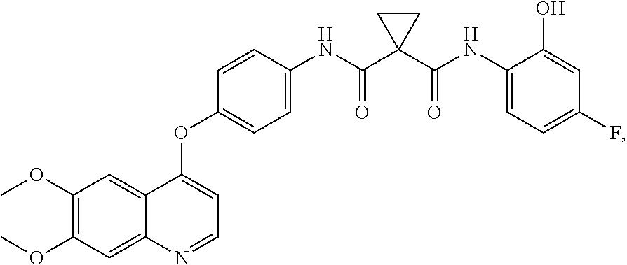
C1=CC(OC2=CC=NC3=CC(OC)=C(OC)C=C32)=CC=C1NC(C1(C(NC2=CC=C(F)C=C2O)=O)CC1)=O
